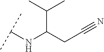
C(C(CC#N)NC(C)C)(C)C
